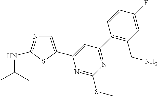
C1(C2=NC(SC)=NC(C3=CN=C(NC(C)C)S3)=C2)=C(CN)C=C(F)C=C1
